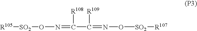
[R105][SO2]ON=C(C(=NO[SO2][R107])[R109])[R108]
